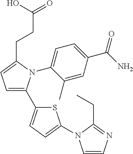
C1=C(C2=CC=C(N3C=CN=C3CC)S2)N(C2=CC=C(C(N)=O)C=C2C)C(CCC(=O)O)=C1
